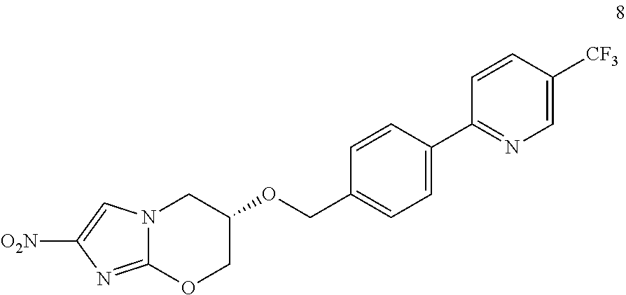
C12=NC([O2N])=CN1CC(OCC1=CC=C(C3=NC=C([CF3])C=C3)C=C1)CO2
